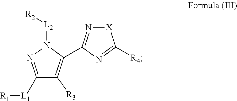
[X]1N=C(C2=C([R3])C([L1][R1])=NN2[L2][R2])N=C1[R4]
